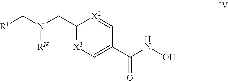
[X3]1=C(CN(C[R1])[RN])[X2]=CC(C(NO)=O)=C1
